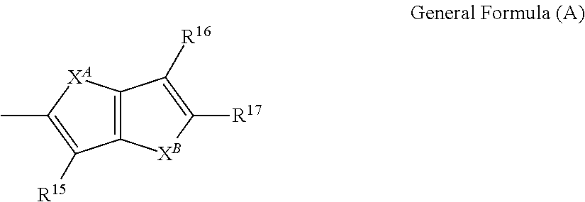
C12=C([XA]C(C)=C1[R15])C([R16])=C([R17])[XB]2
